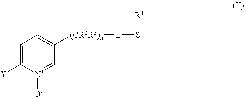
C1=C([Y])[N+]([O-])=CC([(CR2R3)n][L]S[R1])=C1
